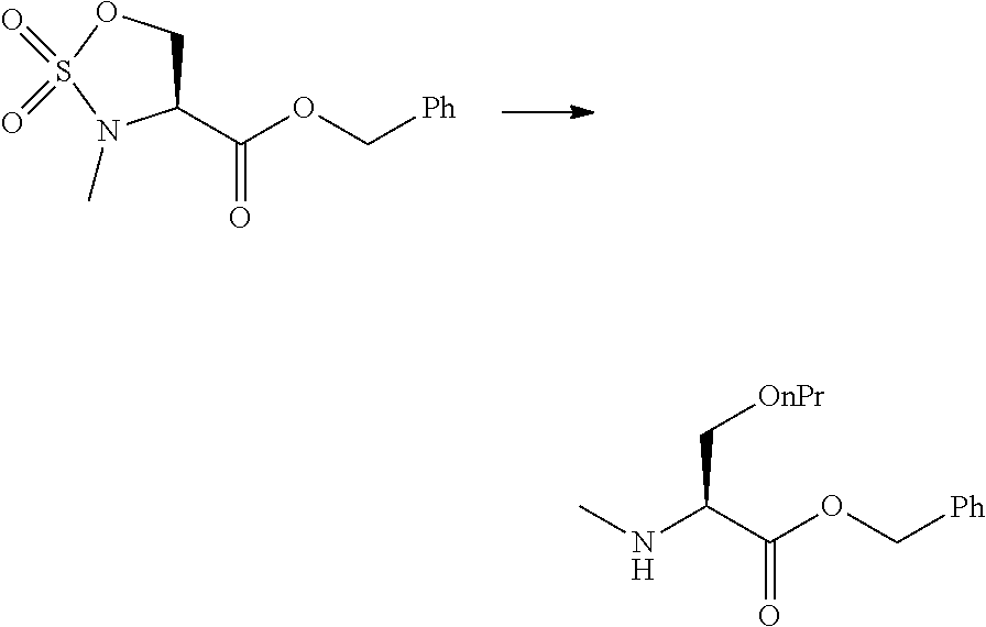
C1(C(OC[Ph])=O)COS(=O)(=O)N1C.C(C[OnPr])(C(OC[Ph])=O)NC
